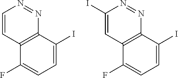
C1=CC2=C(N=N1)C(I)=CC=C2F.C1(I)=CC2=C(N=N1)C(I)=CC=C2F
